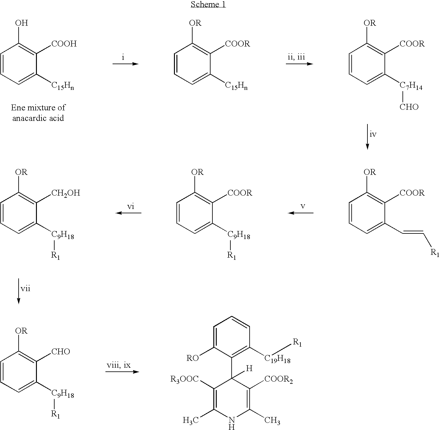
C1=CC=C([C7H14][CHO])C([COOR])=C1[OR].C1=CC=C([C15Hn])C([COOH])=C1O.C1=CC=C([C15Hn])C([COOR])=C1[OR].C1=CC=C(C=C[R1])C([COOR])=C1[OR].C1=CC=C([C9H18][R1])C([COOR])=C1[OR].C1=CC=C([C9H18][R1])C([CH2OH])=C1[OR].C1=C([RO])C(C2([H])C([R3OOC])=C(C)NC(C)=C2[COOR2])=C([C19H18][R1])C=C1.C1=CC=C([C9H18][R1])C([CHO])=C1[OR]
